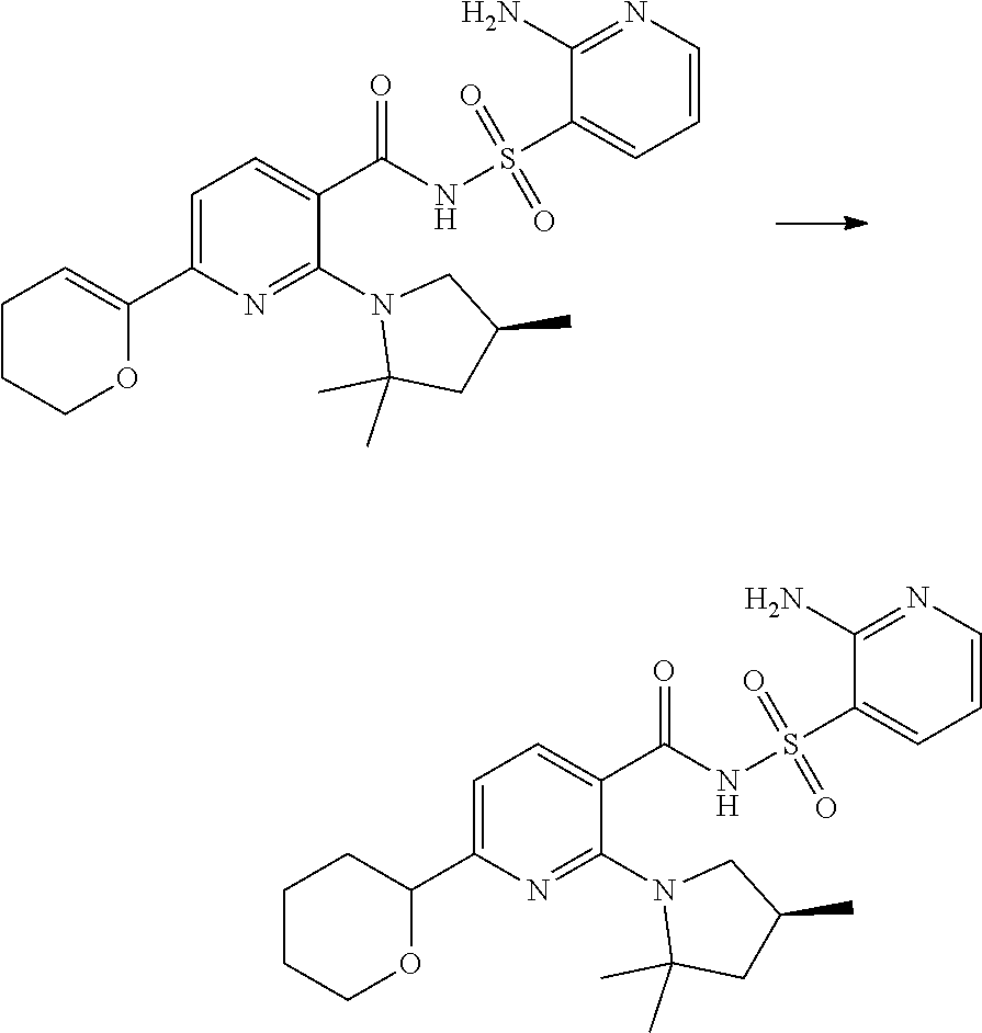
N1(C2=NC(C3=CCCCO3)=CC=C2C(NS(=O)(C2=CC=CN=C2N)=O)=O)C(C)(C)CC(C)C1.N1(C2=NC(C3CCCCO3)=CC=C2C(NS(=O)(C2=CC=CN=C2N)=O)=O)C(C)(C)CC(C)C1
